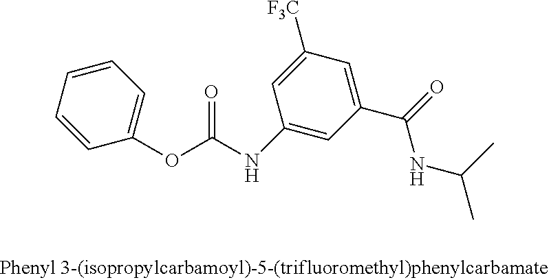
C1=CC=CC=C1OC(NC1=CC(C(=O)NC(C)C)=CC([F3C])=C1)=O
